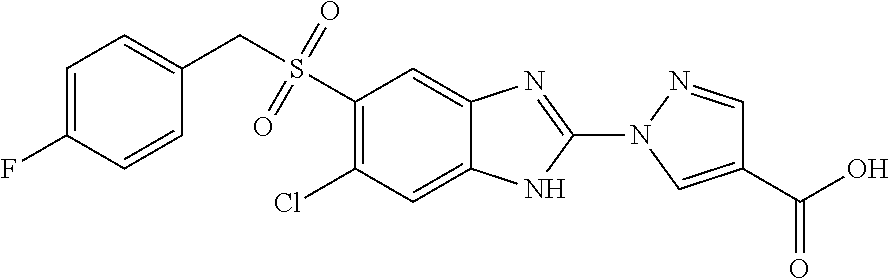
S(C1=C(Cl)C=C2C(=C1)N=C(N1C=C(C(O)=O)C=N1)N2)(CC1=CC=C(F)C=C1)(=O)=O
